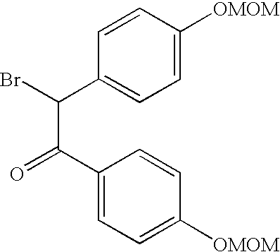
BrC(C(C1=CC=C([OMOM])C=C1)=O)C1=CC=C([OMOM])C=C1
